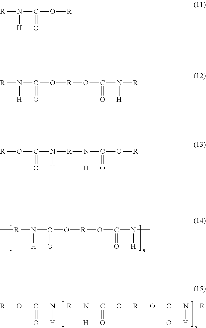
[R](N(C(O[R]OC(N(C)[H])=O)=O)[H])C.[R]OC(N([H])[R]N(C(O[R]OC(N([R])[H])=O)=O)[H])=O.[R]N(C(O[R])=O)[H].[R]N(C(O[R]OC(N([R])[H])=O)=O)[H].[R]OC(N([R]N(C(O[R])=O)[H])[H])=O
